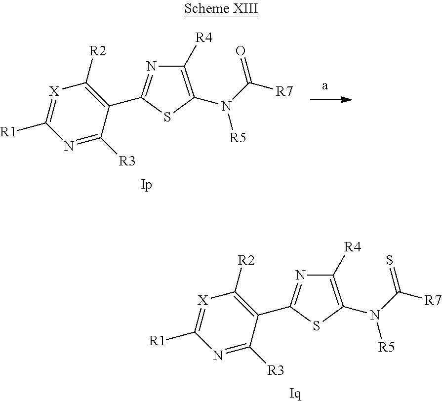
[X]1=C([R1])N=C([R3])C(C2=NC([R4])=C(N(C([R7])=O)[R5])S2)=C1[R2].[Ip].[X]1=C([R1])N=C([R3])C(C2=NC([R4])=C(N(C([R7])=S)[R5])S2)=C1[R2].[Iq]
